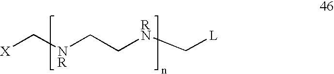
[X]C[NR]CC[RN]C[L]
